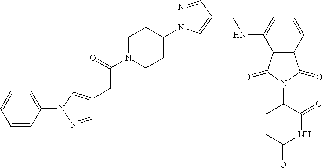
C(NC1=CC=CC2=C1C(=O)N(C1C(=O)NC(=O)CC1)C2=O)C1=CN(C2CCN(C(=O)CC3=CN(C4=CC=CC=C4)N=C3)CC2)N=C1
